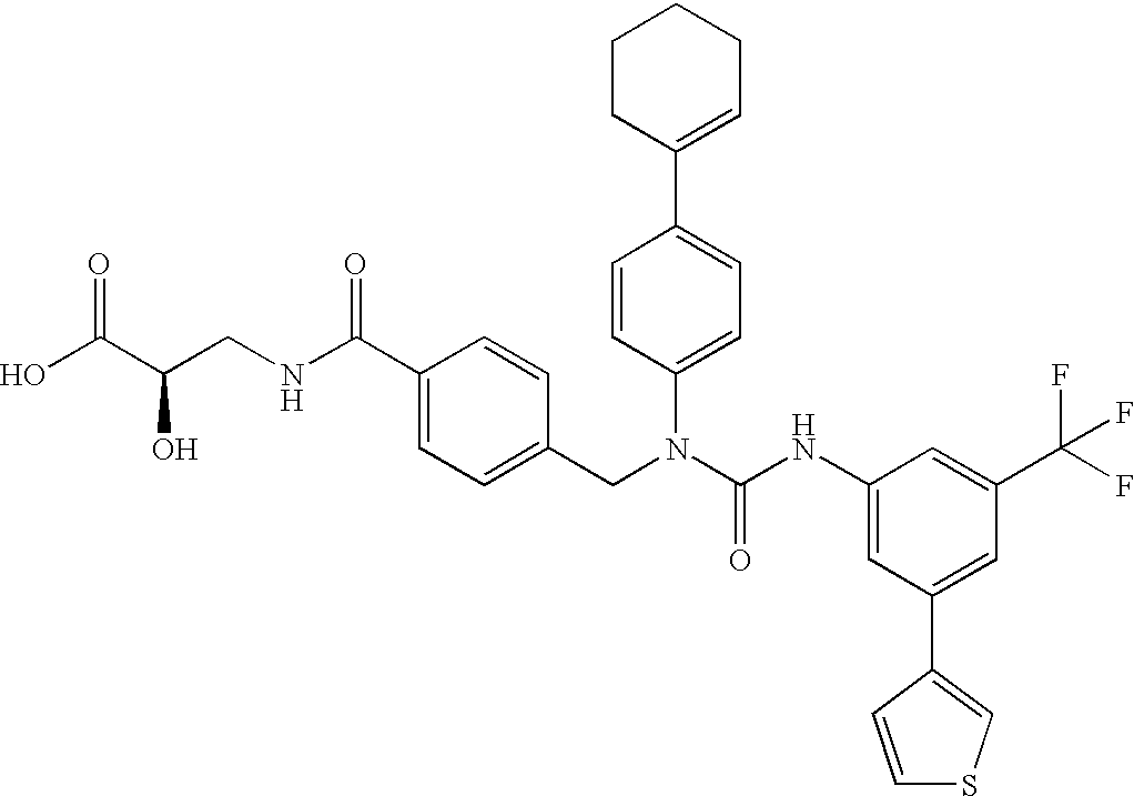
OC(C(CNC(C1=CC=C(CN(C(NC2=CC(C3=CSC=C3)=CC(C(F)(F)F)=C2)=O)C2=CC=C(C3=CCCCC3)C=C2)C=C1)=O)O)=O
